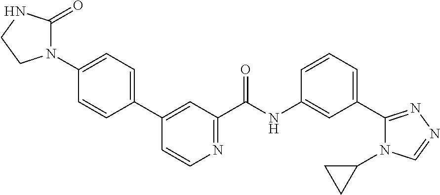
C1=C(N2C(=O)NCC2)C=CC(C2=CC(C(NC3=CC(C4=NN=CN4C4CC4)=CC=C3)=O)=NC=C2)=C1
